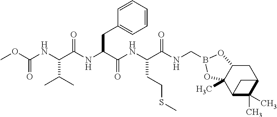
C(NC(C(NC(C(NC(C(NCB1OC2CC3C(C)(C)C(C3)C2(C)O1)=O)CCSC)=O)CC1=CC=CC=C1)=O)C(C)C)(=O)OC
